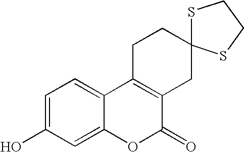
C1=C(O)C=C2C(=C1)C1=C(C(=O)O2)CC2(CC1)SCCS2
